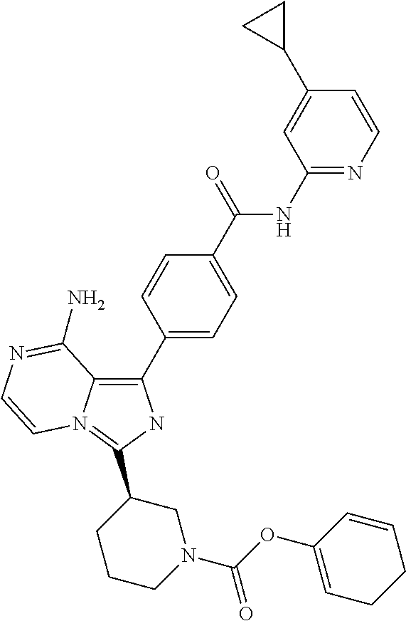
C12=C(C3=CC=C(C(=O)NC4=NC=CC(C5CC5)=C4)C=C3)NC(C3CCCN(C(=O)OC4=CCCC=C4)C3)=N1C=CN=C2N
